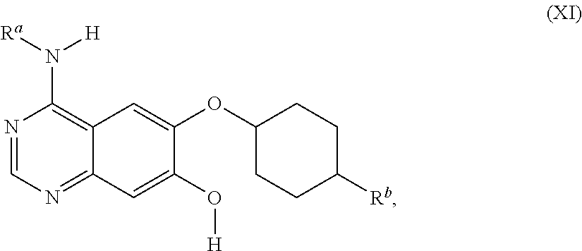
N1=CN=C2C(=C1N([Ra])[H])C=C(OC1CCC([Rb])CC1)C(O[H])=C2
